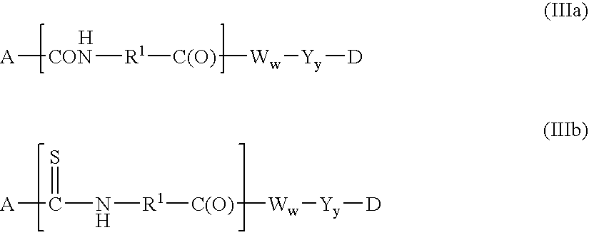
[A]C(N[R1][C(O)][Ww][Yy][D])=S.[H].[CON]([R1][C(O)][Ww][Yy][D])[A]
